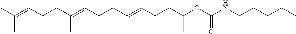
C(C(=CCCC(=CCCC(OC(NCCCCC)=O)C)C)C)CC=C(C)C
